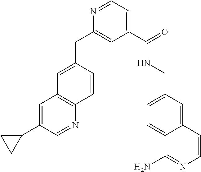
C1(CC2=CC(C(=O)NCC3=CC=C4C(=C3)C=CN=C4N)=CC=N2)=CC2=C(N=CC(C3CC3)=C2)C=C1
